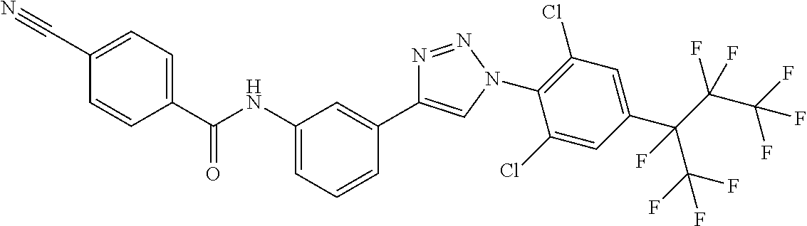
N1=NN(C2=C(Cl)C=C(C(C(F)(C(F)(F)F)F)(C(F)(F)F)F)C=C2Cl)C=C1C1=CC(NC(C2=CC=C(C#N)C=C2)=O)=CC=C1
